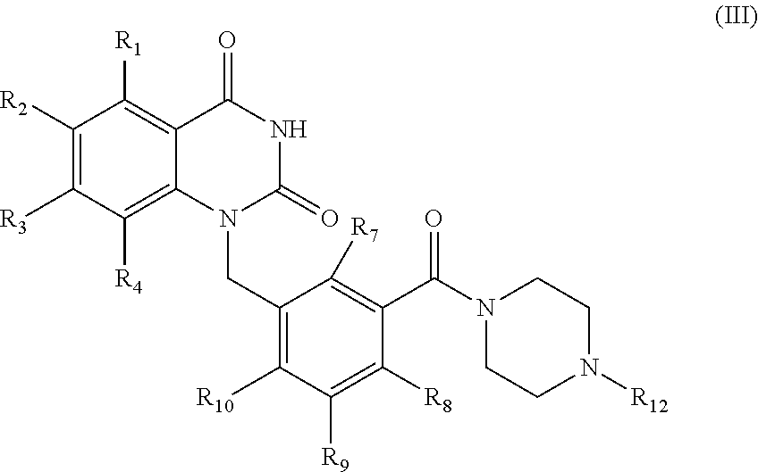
C1([R2])=C([R3])C([R4])=C2C(=C1[R1])C(=O)NC(=O)N2CC1=C([R10])C([R9])=C([R8])C(C(N2CCN([R12])CC2)=O)=C1[R7]
